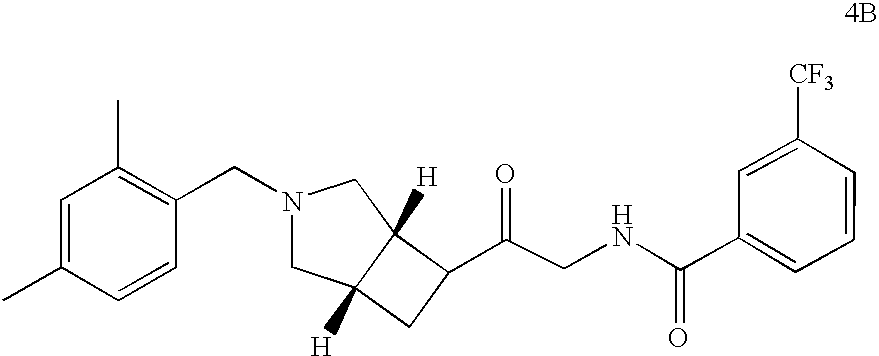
C1=C(C)C=CC(CN2CC3([H])C([H])(C2)C(C(CNC(C2=CC=CC([CF3])=C2)=O)=O)C3)=C1C
